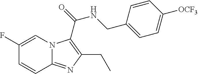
C1(F)=CN2C(=NC(CC)=C2C(NCC2=CC=C([OCF3])C=C2)=O)C=C1
